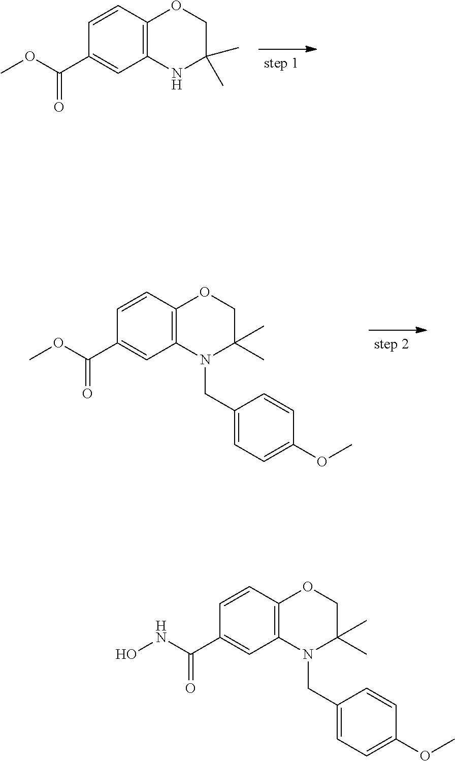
C1=C(C(=O)OC)C=CC2=C1NC(C)(C)CO2.C1=C(C(=O)OC)C=CC2=C1N(CC1=CC=C(OC)C=C1)C(C)(C)CO2.C1=C(C(=O)NO)C=CC2=C1N(CC1=CC=C(OC)C=C1)C(C)(C)CO2
